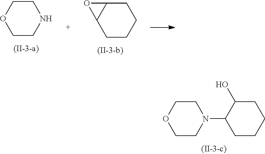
C1CNCCO1.C1CCCC2C1O2.C1CN(C2CCCCC2O)CCO1
